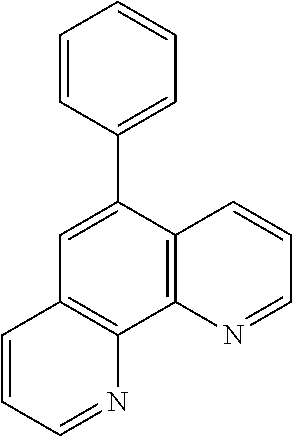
C1=C(C2=CC=CC=C2)C2=C(C3=C1C=CC=N3)N=CC=C2
